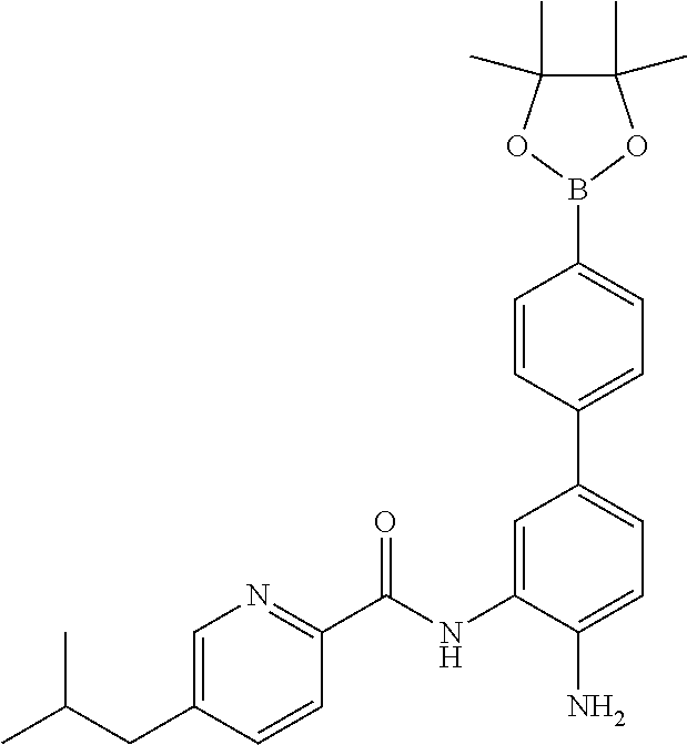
C1=C(CC(C)C)C=CC(C(NC2=CC(C3=CC=C(B4OC(C)(C)C(C)(C)O4)C=C3)=CC=C2N)=O)=N1
